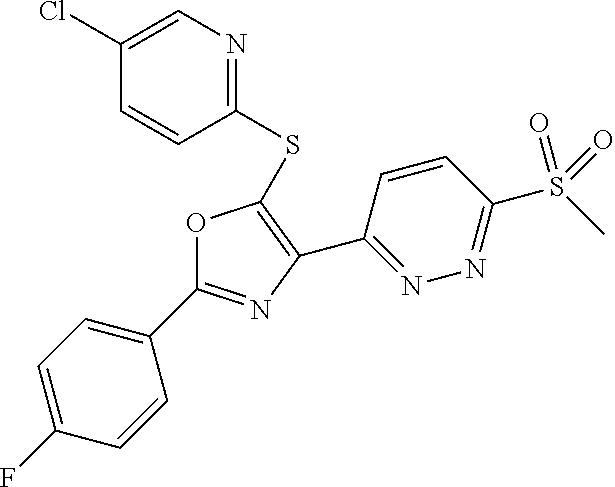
C1=CC(SC2=C(C3=NN=C(S(C)(=O)=O)C=C3)N=C(C3=CC=C(F)C=C3)O2)=NC=C1Cl
